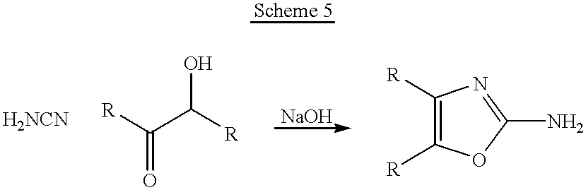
[R]C(C([R])O)=O.[R]C1=C([R])OC(N)=N1
